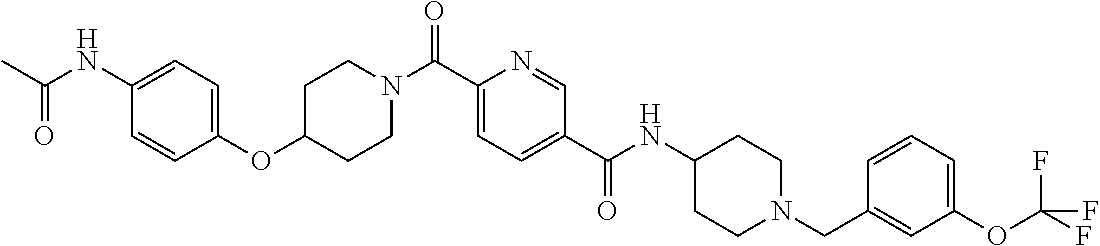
C1CN(C(C2=CC=C(C(=O)NC3CCN(CC4=CC(OC(F)(F)F)=CC=C4)CC3)C=N2)=O)CCC1OC1=CC=C(NC(C)=O)C=C1
